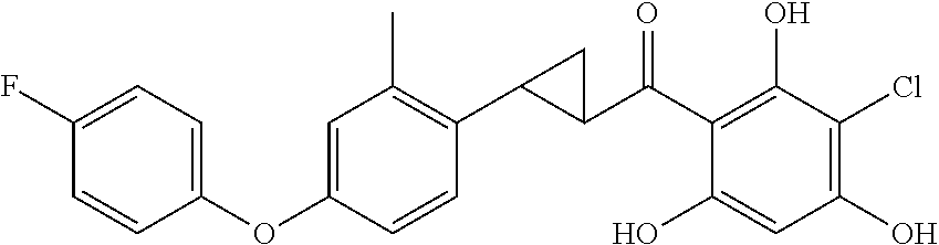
C1(C(C2=C(O)C(Cl)=C(O)C=C2O)=O)C(C2=C(C)C=C(OC3=CC=C(F)C=C3)C=C2)C1
